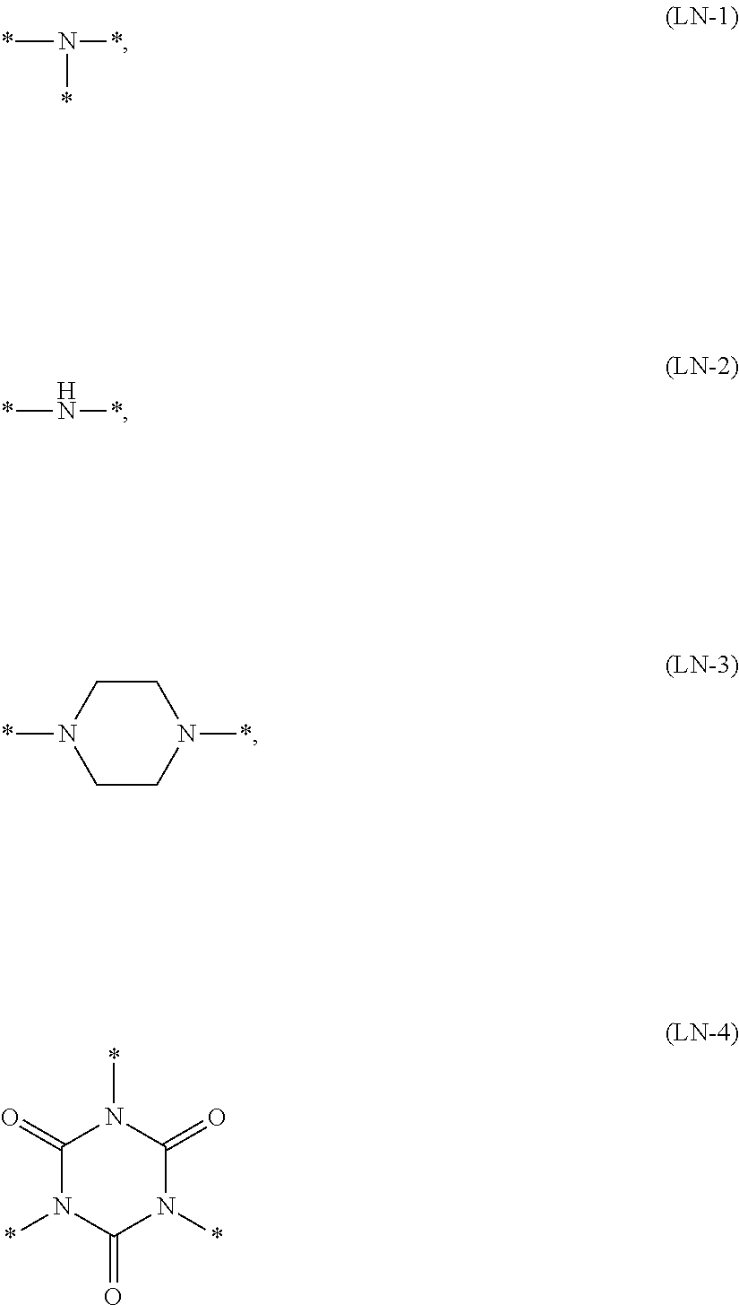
N(*)(*)*.N(*)*.C1CN(*)CCN1*.C1(=O)N(*)C(=O)N(*)C(=O)N1*
